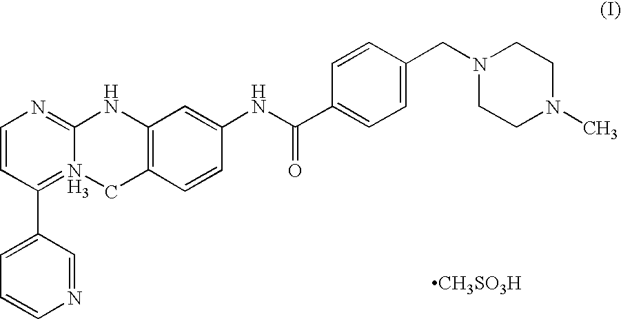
C1=CC(C2=CC=CN=C2)=N2C(=N1)NC1=C(C2)C=CC(NC(=O)C2=CC=C(CN3CCN(C)CC3)C=C2)=C1.[CH3SO3H]
